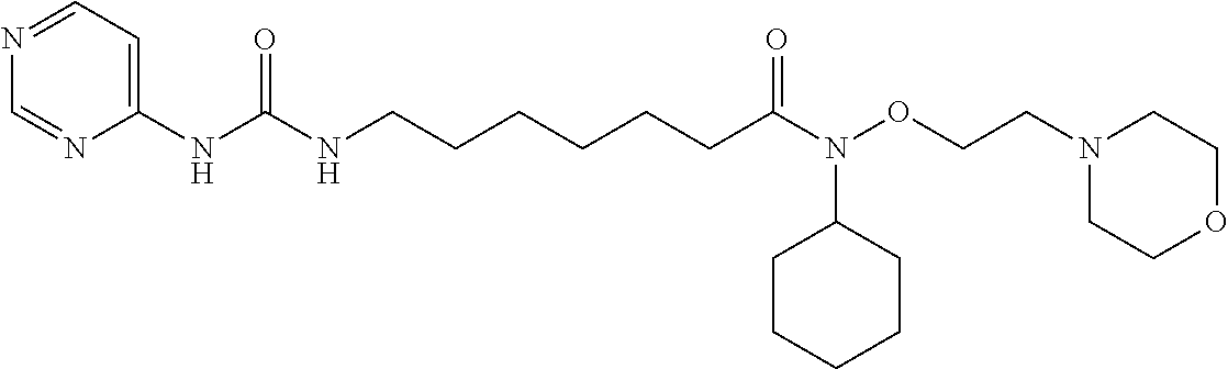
C1=NC=NC(NC(NCCCCCCC(=O)N(OCCN2CCOCC2)C2CCCCC2)=O)=C1
